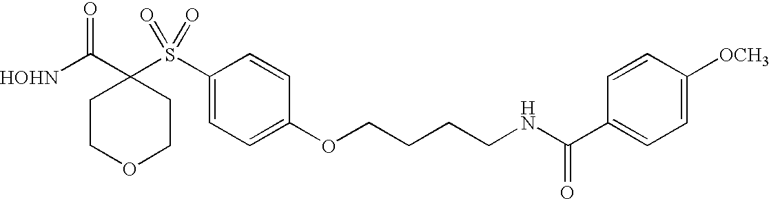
[HOHN]C(C1(S(C2=CC=C(OCCCCNC(C3=CC=C([OCH3])C=C3)=O)C=C2)(=O)=O)CCOCC1)=O
